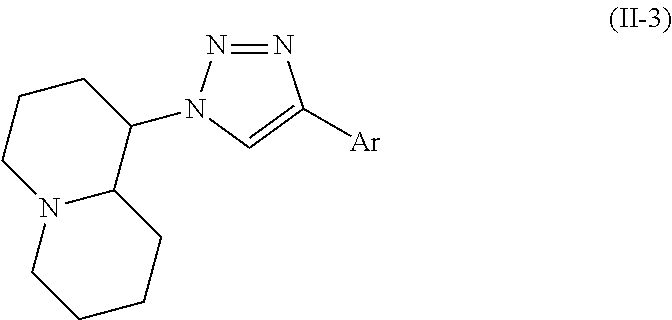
N1=NN(C2C3N(CCC2)CCCC3)C=C1[Ar]
